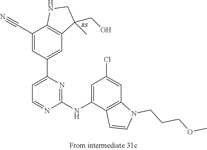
C1(NC2=CC(Cl)=CC3=C2C=CN3CCCOC)=NC(C2=CC3=C(C(C#N)=C2)NCC3(CO)C)=CC=N1
